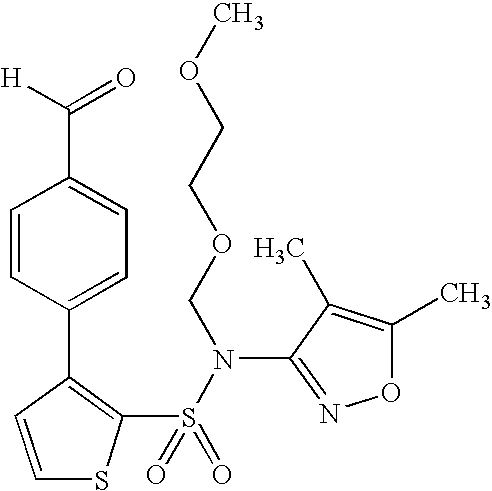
C1=CC(C2=C(S(=O)(=O)N(COCCOC)C3=NOC(C)=C3C)SC=C2)=CC=C1C(=O)[H]
